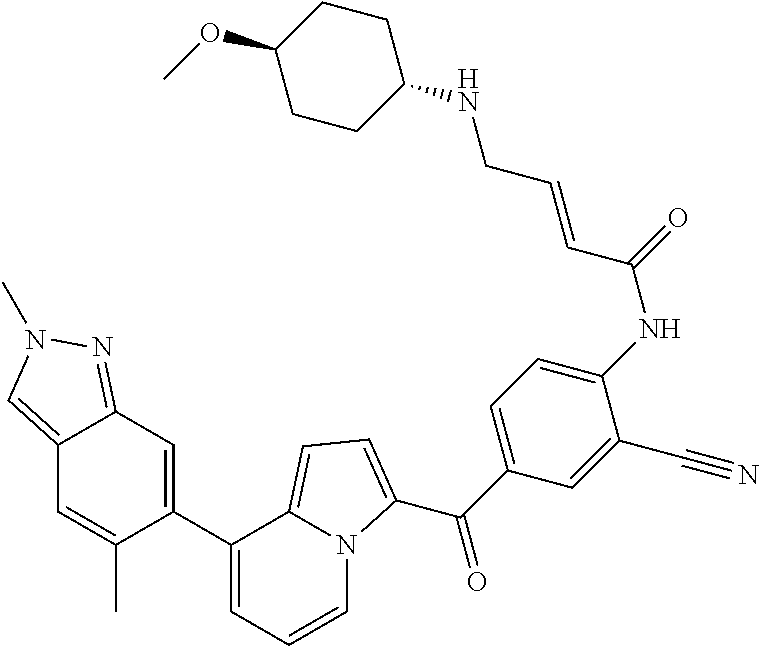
C1(C2=CC3=NN(C)C=C3C=C2C)=CC=CN2C1=CC=C2C(C1=CC=C(NC(=O)C=CCNC2CCC(OC)CC2)C(C#N)=C1)=O
